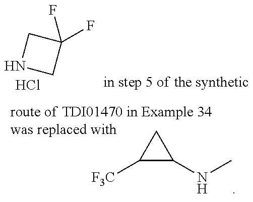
N1CC(F)(F)C1.Cl.C1([F3C])C(NC)C1
